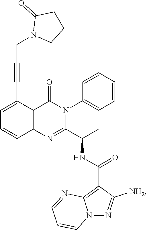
C1=C(C#CCN2CCCC2=O)C2=C(C=C1)N=C(C(C)NC(C1=C3N(N=C1[NH2])C=CC=N3)=O)N(C1=CC=CC=C1)C2=O
